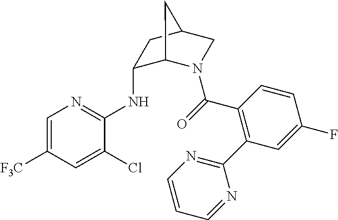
C1(NC2=NC=C([F3C])C=C2Cl)C2N(C(=O)C3=C(C4=NC=CC=N4)C=C(F)C=C3)CC(C1)C2
